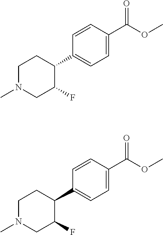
C1(C2CCN(C)CC2F)=CC=C(C(OC)=O)C=C1.C1(C2CCN(C)CC2F)=CC=C(C(OC)=O)C=C1
